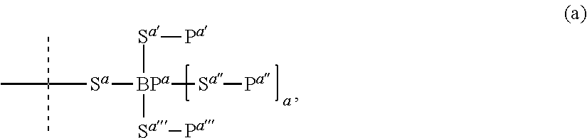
CC(C)(C)[Sa][BPa]([Sa][Pa])([Sa][Pa])[Sa][Pa]
